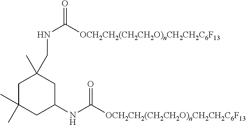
C1C(C)(C)CC(NC([OCH2CH2(CH2CH2O)nCH2CH2C6F13])=O)CC1(C)CNC(=O)[OCH2CH2(CH2CH2O)nCH2CH2C6F13]
